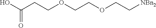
C(CCOCCOCC[NBn2])(O)=O
